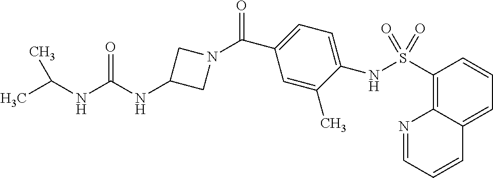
C1(NS(C2=C3C(=CC=C2)C=CC=N3)(=O)=O)=CC=C(C(=O)N2CC(NC(NC(C)C)=O)C2)C=C1C
